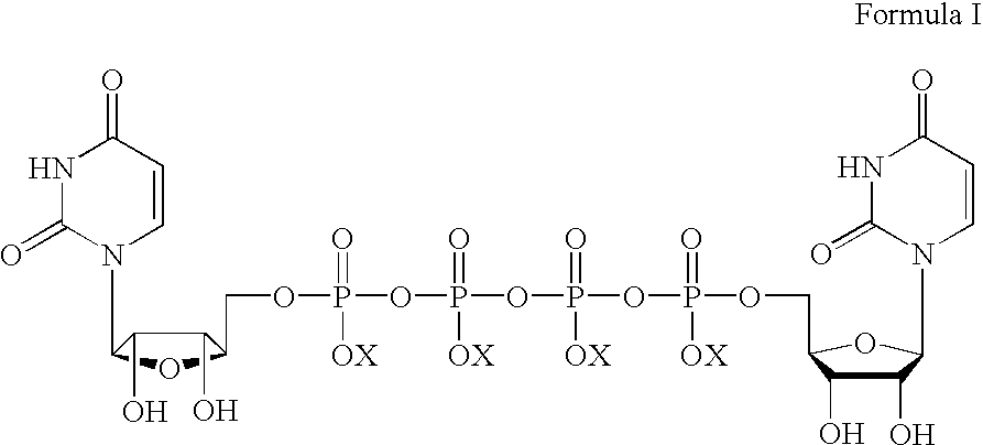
N1C(=O)N(C2C(O)C(O)C(COP(=O)([OX])OP(=O)([OX])OP(=O)([OX])OP(=O)([OX])OCC3C(O)C(O)C(N4C=CC(=O)NC4=O)O3)O2)C=CC1=O
